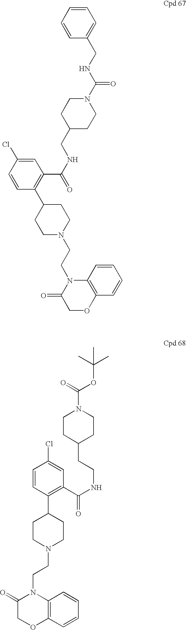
C1C(CNC(C2=C(C3CCN(CCN4C(=O)COC5=C4C=CC=C5)CC3)C=CC(Cl)=C2)=O)CCN(C(NCC2=CC=CC=C2)=O)C1.C12=C(C=CC=C1)OCC(=O)N2CCN1CCC(C2=C(C(NCCC3CCN(C(=O)OC(C)(C)C)CC3)=O)C=C(Cl)C=C2)CC1
